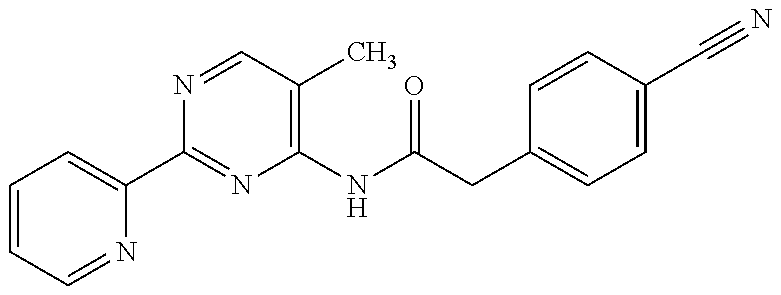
C1=CC=NC(C2=NC(NC(=O)CC3=CC=C(C#N)C=C3)=C(C)C=N2)=C1
